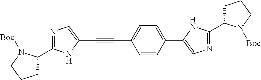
C1C(C2=NC=C(C3=CC=C(C#CC4=CN=C(C5CCCN5[Boc])N4)C=C3)N2)N([Boc])CC1
